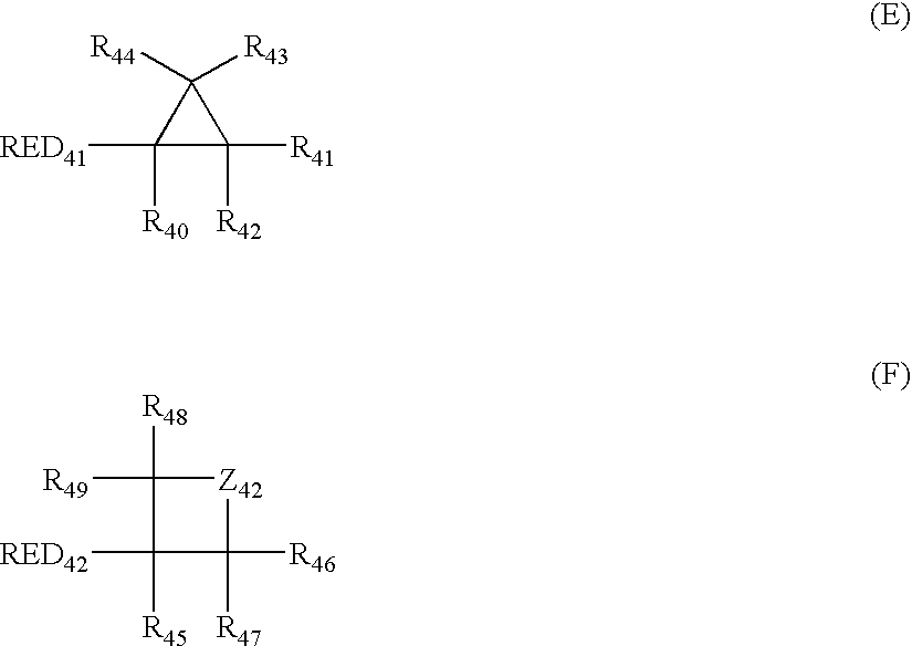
C1([RED41])([R40])C([R41])([R42])C1([R44])[R43].C1([R48])([R49])C([RED42])([R45])C([R47])([R46])[Z42]1
